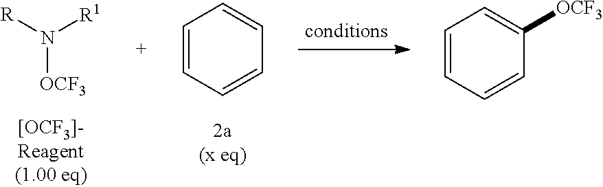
[R]N([R1])[OCF3].C1=CC=CC=C1.C1=CC=CC([OCF3])=C1
